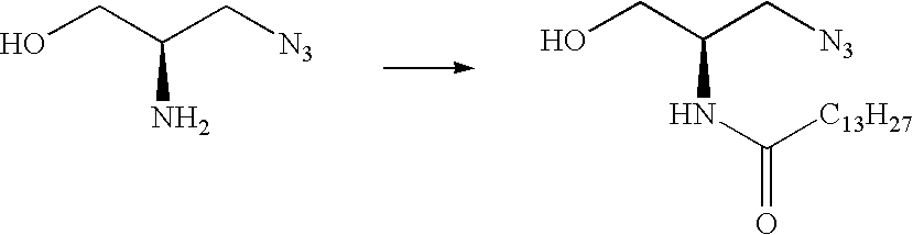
OCC(C[N3])NC(=O)[C13H27].OCC(C[N3])N
